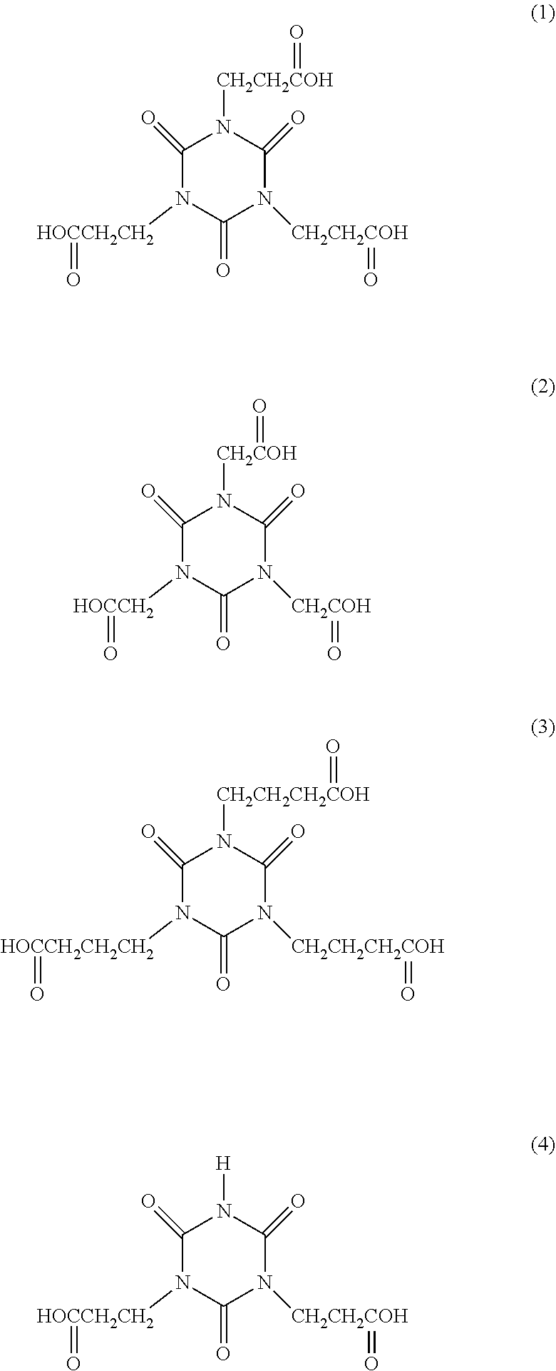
C1(=O)N([HOCCH2CH2]=O)C(=O)N([CH2CH2COH]=O)C(=O)N1[CH2CH2COH]=O.C1(=O)N([HOCCH2]=O)C(=O)N([CH2COH]=O)C(=O)N1[CH2COH]=O.C1(=O)N([HOCCH2CH2CH2]=O)C(=O)N([CH2CH2CH2COH]=O)C(=O)N1[CH2CH2CH2COH]=O.C1(=O)N([HOCCH2CH2]=O)C(=O)N([CH2CH2COH]=O)C(=O)N1[H]
